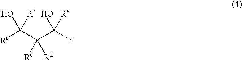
[Ra]C(C(C([Y])(O)[Re])([Rc])[Rd])(O)[Rb]
